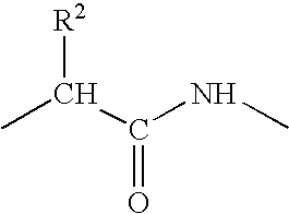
[R2]C(C(NC)=O)C
